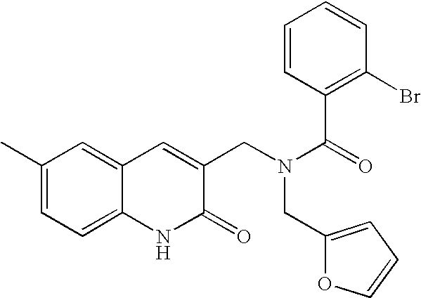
C1(C)=CC=C2C(=C1)C=C(CN(CC1=CC=CO1)C(C1=C(Br)C=CC=C1)=O)C(=O)N2
